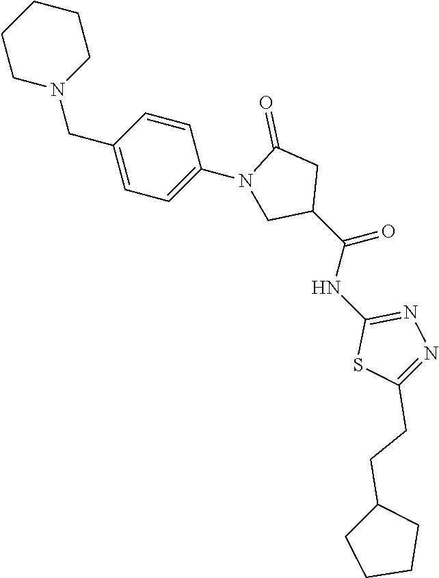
C1CN(CC2=CC=C(N3CC(C(=O)NC4=NN=C(CCC5CCCC5)S4)CC3=O)C=C2)CCC1
